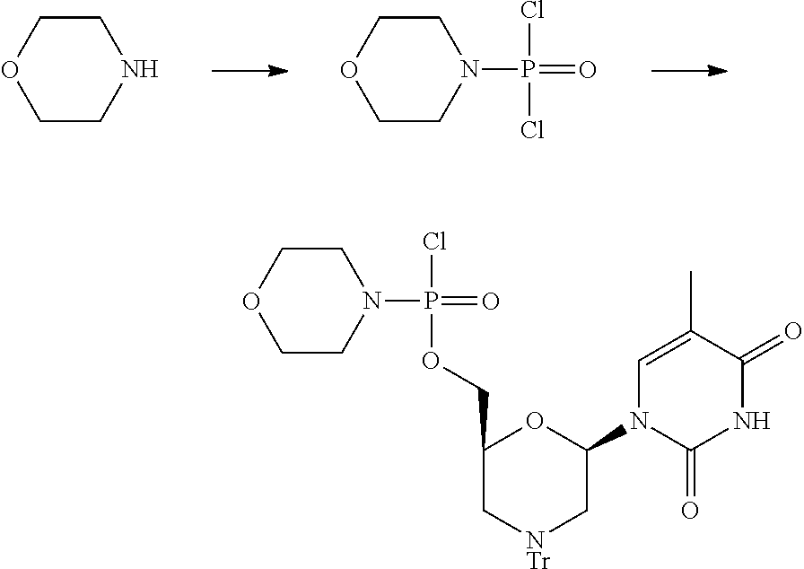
C1COCCN1.C1COCCN1P(Cl)(Cl)=O.C1COCCN1P(Cl)(OCC1C[NTr]CC(N2C(=O)NC(=O)C(C)=C2)O1)=O
